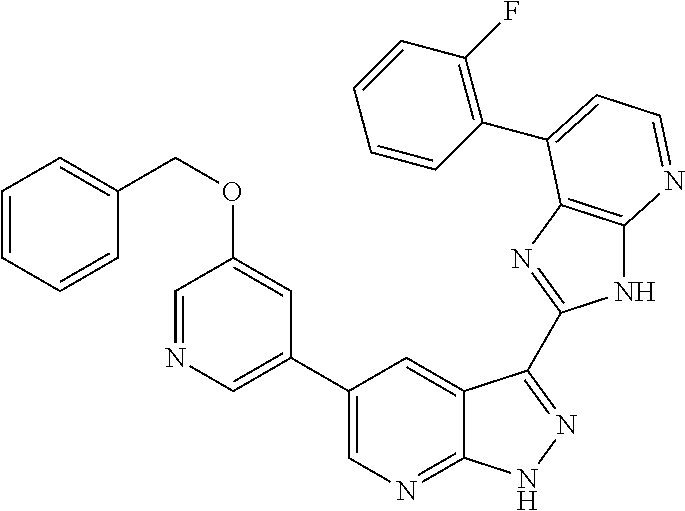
C1(C2=CN=C3C(=C2)C(C2=NC4=C(N2)N=CC=C4C2=C(F)C=CC=C2)=NN3)=CN=CC(OCC2=CC=CC=C2)=C1
